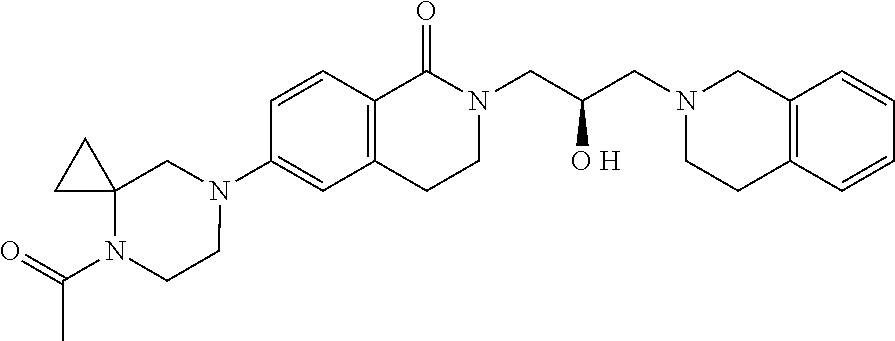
C12=C(C=CC=C1)CCN(CC(CN1C(=O)C3=C(CC1)C=C(N1CC4(N(C(C)=O)CC1)CC4)C=C3)[O H])C2
